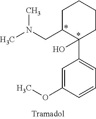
C1=C(OC)C=CC=C1C1(O)CCCCC1CN(C)C
